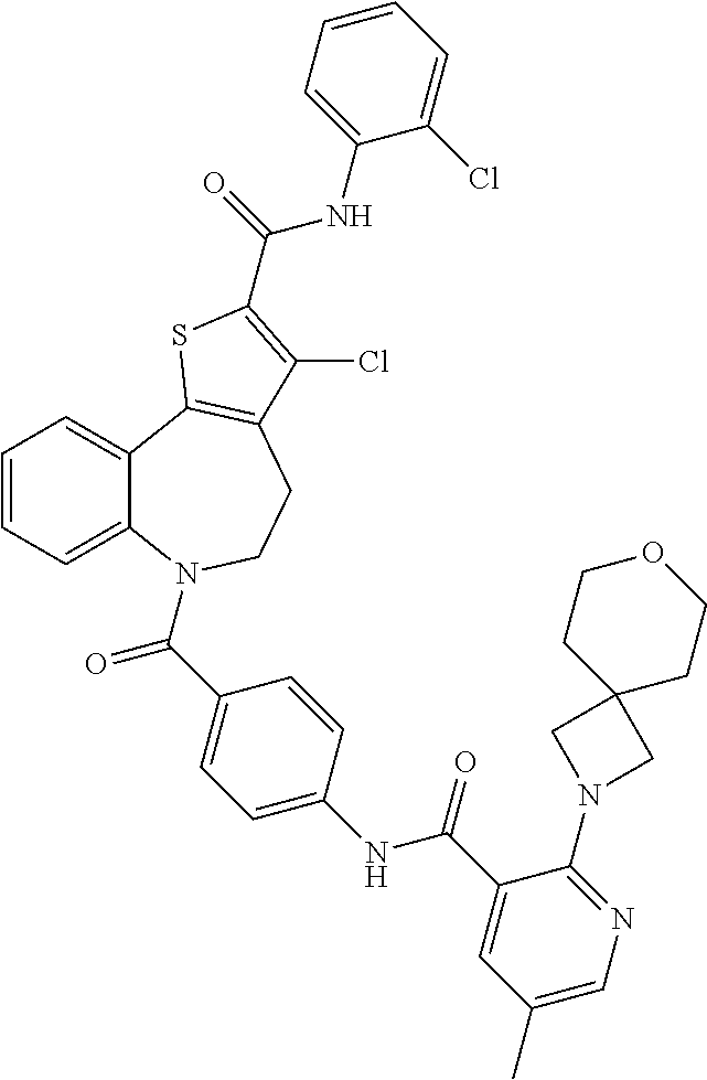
C1=CC=C2C(=C1)C1=C(CCN2C(=O)C2=CC=C(NC(=O)C3=CC(C)=CN=C3N3CC4(C3)CCOCC4)C=C2)C(Cl)=C(C(=O)NC2=CC=CC=C2Cl)S1
